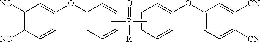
C1=CC=CC(OC2=CC=C([CN])C([CN])=C2)=C1.C1([NC])=C([NC])C=CC(OC2=CC=CC=C2)=C1.CP(C)(=O)[R]
